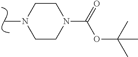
C1CN(C)CCN1C(=O)OC(C)(C)C
